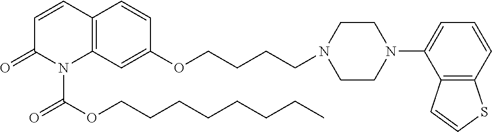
C1=CC2=C(N(C(OCCCCCCCC)=O)C1=O)C=C(OCCCCN1CCN(C3=CC=CC4=C3C=CS4)CC1)C=C2
